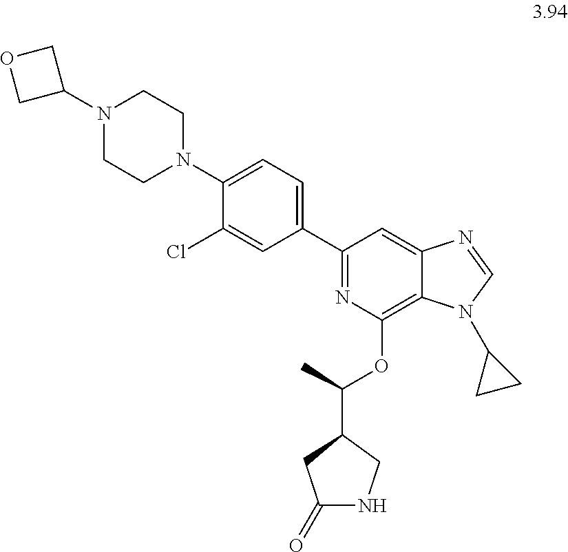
C1(C2=CC=C(N3CCN(C4COC4)CC3)C(Cl)=C2)=NC(OC(C2CNC(=O)C2)C)=C2C(=C1)N=CN2C1CC1
